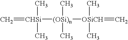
C=[CHSi]([(OSi)n]([OSiCH](=C)(C)C)(C)C)(C)C
